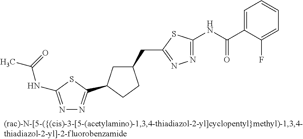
C1(C(NC2=NN=C(CC3CC(C4=NN=C(NC(C)=O)S4)CC3)S2)=O)=CC=CC=C1F
